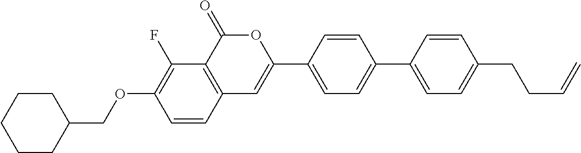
C12=C(C(=O)OC(C3=CC=C(C4=CC=C(CCC=C)C=C4)C=C3)=C1)C(F)=C(OCC1CCCCC1)C=C2
